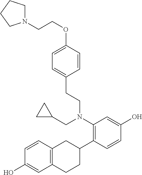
C1=C(OCCN2CCCC2)C=CC(CCN(C2=C(C3CC4=C(CC3)C=C(O)C=C4)C=CC(O)=C2)CC2CC2)=C1
